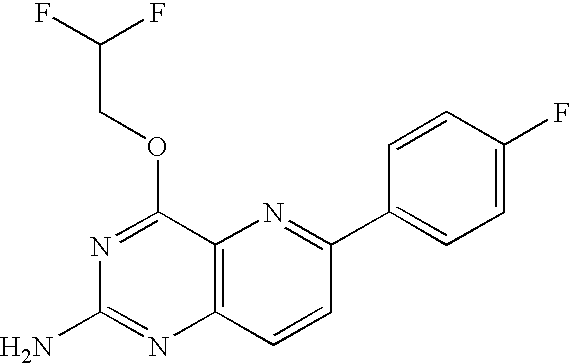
C12=C(C=CC(C3=CC=C(F)C=C3)=N1)N=C(N)N=C2OCC(F)F
